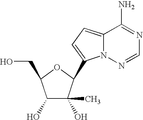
C1(O)C(O)(C)C(C2=CC=C3N2N=CN=C3N)OC1CO
